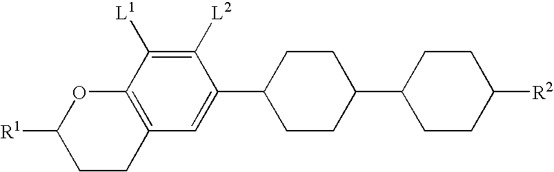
C1CC2=C(OC1[R1])C([L1])=C([L2])C(C1CCC(C3CCC([R2])CC3)CC1)=C2
